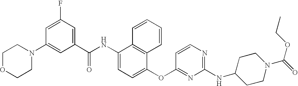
N1(C2=CC(C(NC3=CC=C(OC4=NC(NC5CCN(C(=O)OCC)CC5)=NC=C4)C4=C3C=CC=C4)=O)=CC(F)=C2)CCOCC1
